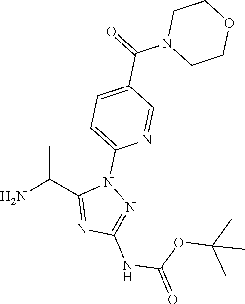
NC(C1=NC(NC(OC(C)(C)C)=O)=NN1C1=CC=C(C(N2CCOCC2)=O)C=N1)C
